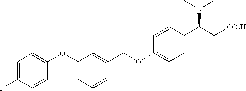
C1=C(F)C=CC(OC2=CC=CC(COC3=CC=C(C(C[CO2H])N(C)C)C=C3)=C2)=C1
